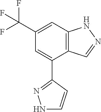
C12=C(C=C(C(F)(F)F)C=C1C1=NNC=C1)NN=C2
